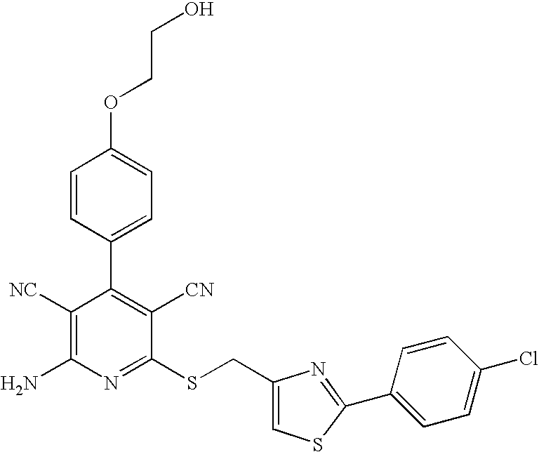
C1=CC(C2=C([CN])C(SCC3=CSC(C4=CC=C(Cl)C=C4)=N3)=NC(N)=C2[NC])=CC=C1OCCO
